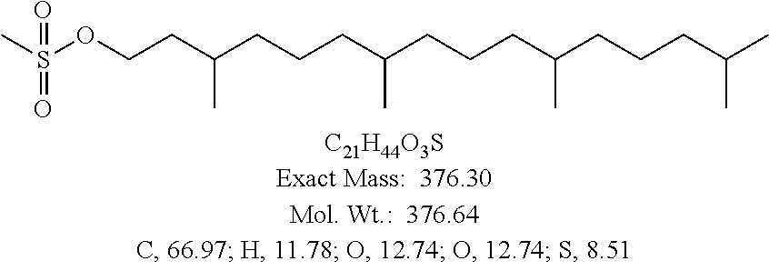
CS(OCCC(CCCC(CCCC(CCCC(C)C)C)C)C)(=O)=O
